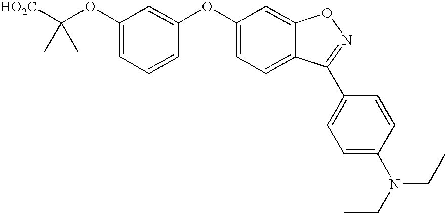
C1(OC([HO2C])(C)C)=CC=CC(OC2=CC=C3C(=C2)ON=C3C2=CC=C(N(CC)CC)C=C2)=C1
